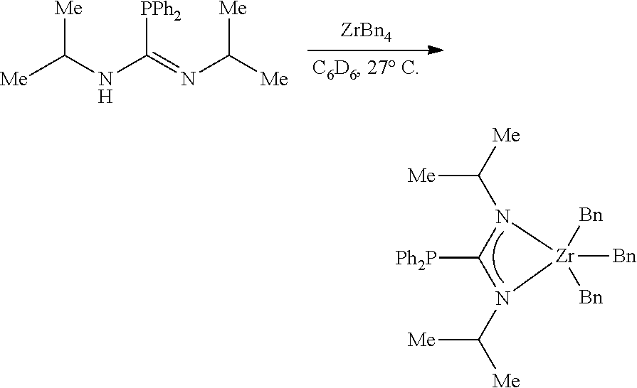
[Me]C([Me])N1C([Ph2P])N(C([Me])[Me])[Zr]1([Bn])([Bn])[Bn].[ZrBn4].[Me]C(NC([PPh2])=NC([Me])[Me])[Me]
